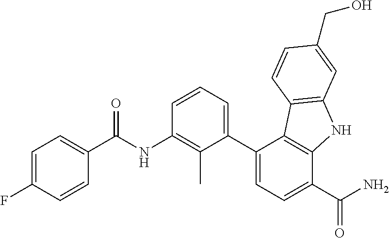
C1=C(F)C=CC(C(NC2=C(C)C(C3=CC=C(C(N)=O)C4=C3C3=C(N4)C=C(CO)C=C3)=CC=C2)=O)=C1
